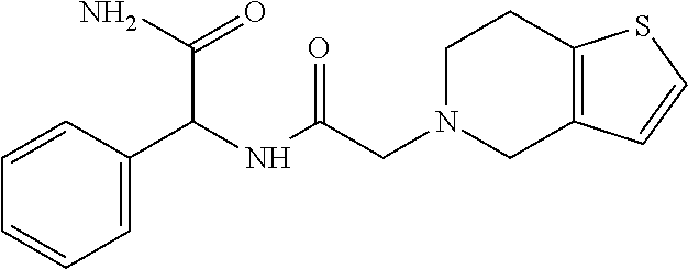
C1=CC(C(NC(CN2CC3=C(CC2)SC=C3)=O)C(=O)N)=CC=C1
